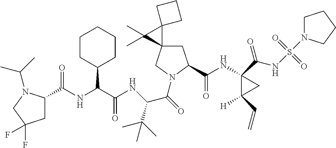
C1C2(CN(C(=O)C(NC(C(NC(=O)C3CC(F)(F)CN3C(C)C)C3CCCCC3)=O)C(C)(C)C)C1C(NC1(C(=O)NS(N3CCCC3)(=O)=O)C([H])(C=C)C1)=O)C1(C2(C)C)CCC1
